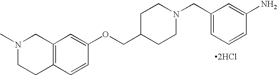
N1(C)CCC2=C(C1)C=C(OCC1CCN(CC3=CC=CC(N)=C3)CC1)C=C2.[2HCl]
